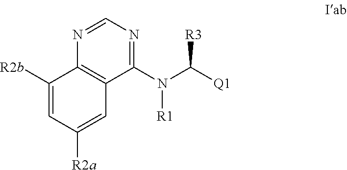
N([R1])(C1=NC=NC2=C1C=C([R2a])C=C2[R2b])C([R3])[Q1]
